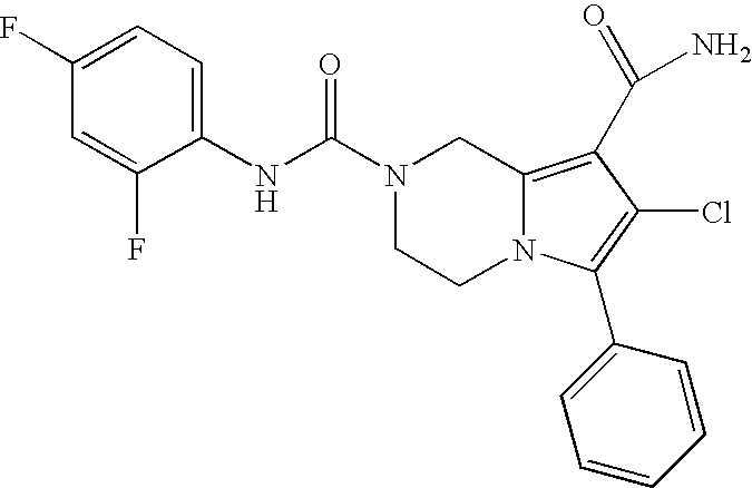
N1(C(NC2=CC=C(F)C=C2F)=O)CCN2C(=C(C(N)=O)C(Cl)=C2C2=CC=CC=C2)C1
